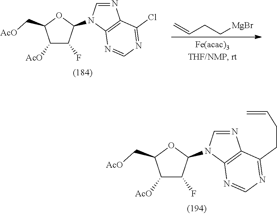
C1([AcO])C(F)C(N2C3=C(N=C2)C(CCC=C)=NC=N3)OC1C[AcO].C1([AcO])C(F)C(N2C3=C(N=C2)C(Cl)=NC=N3)OC1C[AcO].C=CCC[MgBr]
